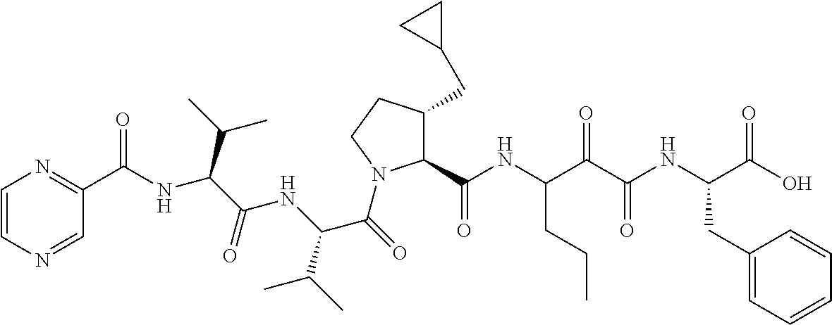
C1(C(NC(C(C(NC(C(O)=O)CC2=CC=CC=C2)=O)=O)CCC)=O)C(CC2CC2)CCN1C(C(C(C)C)NC(=O)C(NC(=O)C1=NC=CN=C1)C(C)C)=O
